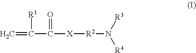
C=C(C([X][R2]N([R4])[R3])=O)[R1]
